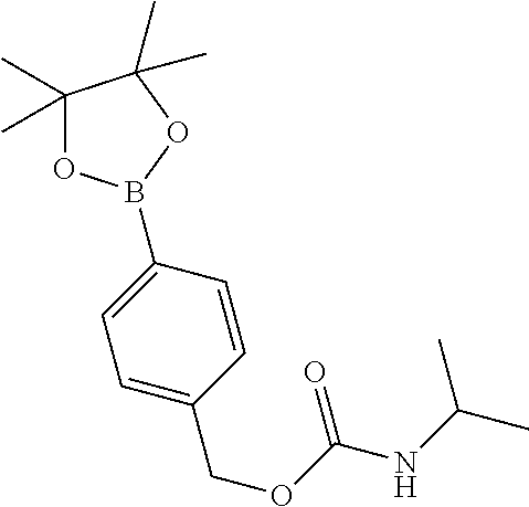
O1C(C)(C)C(C)(C)OB1C1=CC=C(COC(=O)NC(C)C)C=C1
